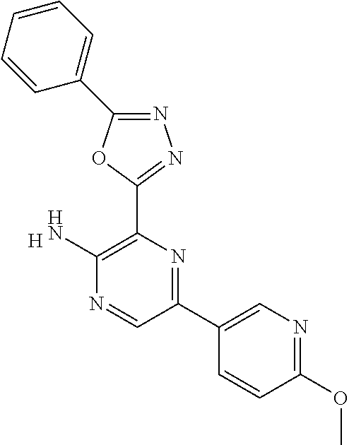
[H].C1(N)=C(C2=NN=C(C3=CC=CC=C3)O2)N=C(C2=CN=C(OC)C=C2)C=N1
